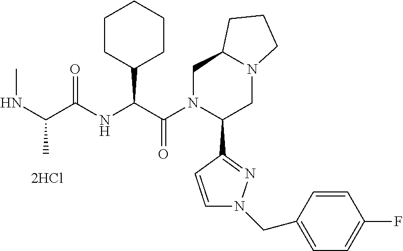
C1N(C(C(NC(C(NC)C)=O)C2CCCCC2)=O)C(C2=NN(CC3=CC=C(F)C=C3)C=C2)CN2C1CCC2
